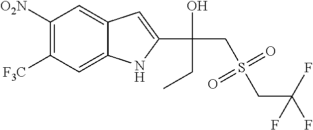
C1([O2N])=C([F3C])C=C2C(=C1)C=C(C(CS(CC(F)(F)F)(=O)=O)(O)CC)N2
